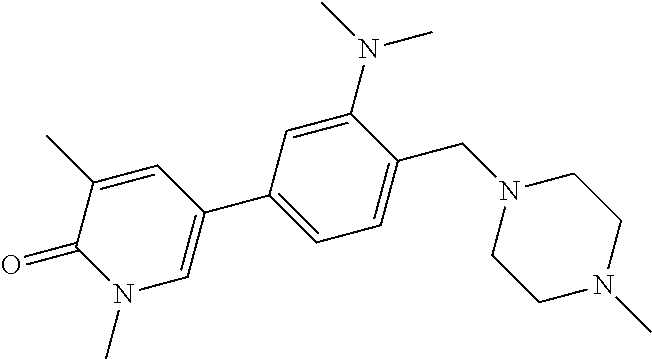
C1(N(C)C)=CC(C2=CN(C)C(=O)C(C)=C2)=CC=C1CN1CCN(C)CC1
